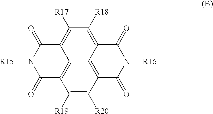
C1([R18])=C2C3=C(C([R20])=C([R19])C4=C3C(=C1[R17])C(=O)N([R15])C4=O)C(=O)N([R16])C2=O
